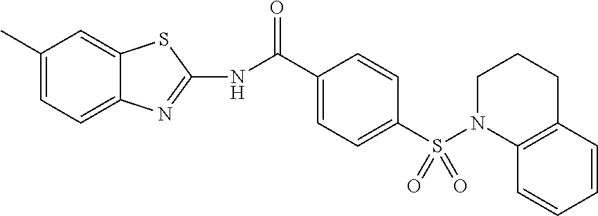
C1(C(NC2=NC3=CC=C(C)C=C3S2)=O)=CC=C(S(N2C3=C(CCC2)C=CC=C3)(=O)=O)C=C1
